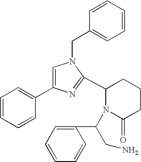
C1=CC=CC(C2=CN(CC3=CC=CC=C3)C(C3N(C(CN)C4=CC=CC=C4)C(=O)CCC3)=N2)=C1
